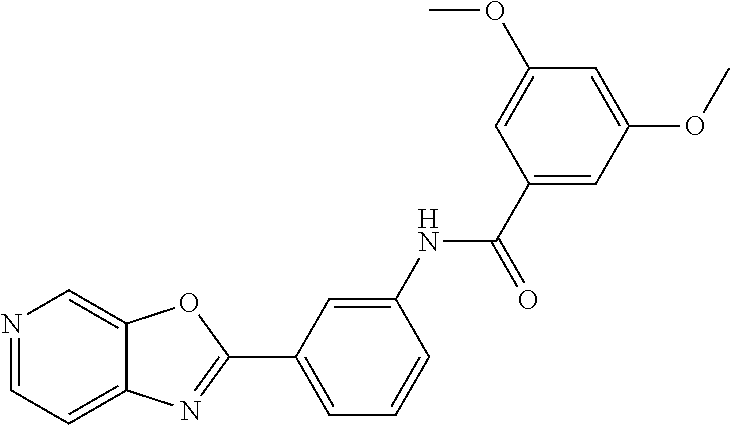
C1=C(NC(=O)C2=CC(OC)=CC(OC)=C2)C=CC=C1C1=NC2=CC=NC=C2O1
